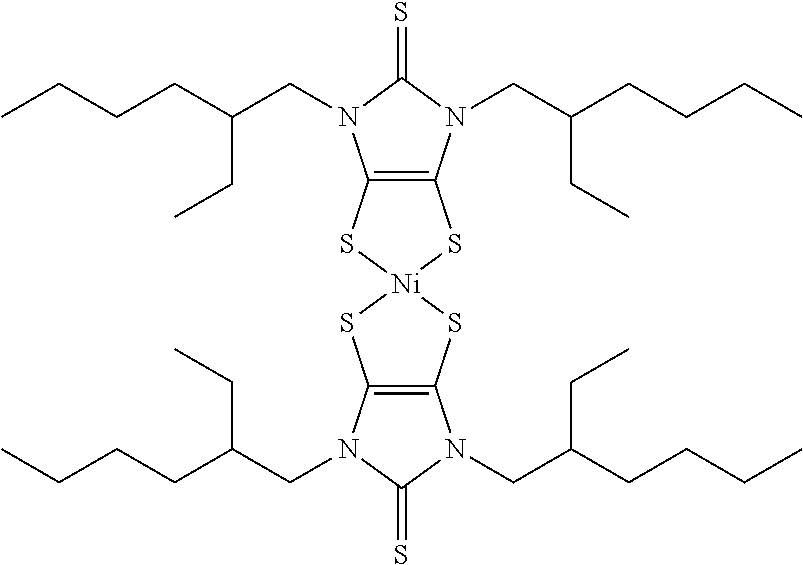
C12=C(N(CC(CCCC)CC)C(=S)N1CC(CCCC)CC)S[Ni]1(S2)SC2=C(S1)N(CC(CCCC)CC)C(=S)N2CC(CCCC)CC
